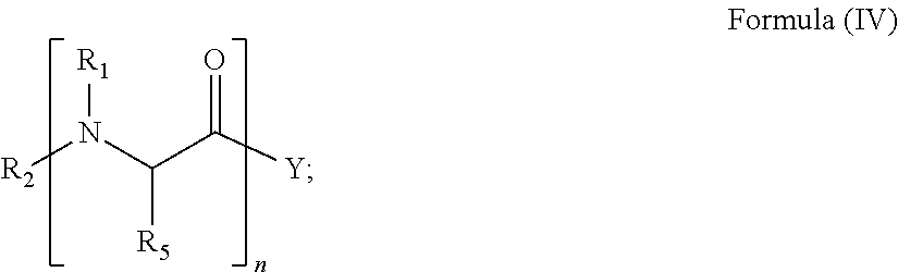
[R2]N([R1])C([R5])C([Y])=O
